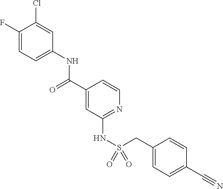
C1(F)=CC=C(NC(C2=CC(NS(=O)(CC3=CC=C(C#N)C=C3)=O)=NC=C2)=O)C=C1Cl
